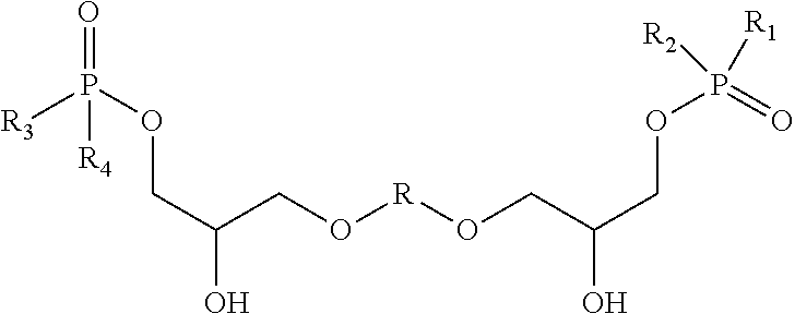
O=P([R3])(OCC(CO[R]OCC(O)COP(=O)([R2])[R1])O)[R4]
